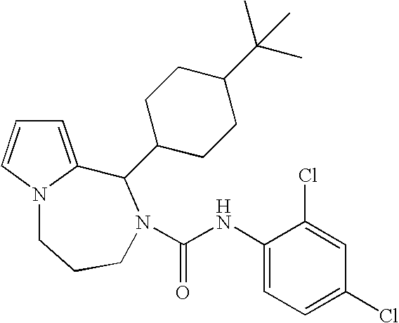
C1=C2N(C=C1)CCCN(C(NC1=CC=C(Cl)C=C1Cl)=O)C2C1CCC(C(C)(C)C)CC1
